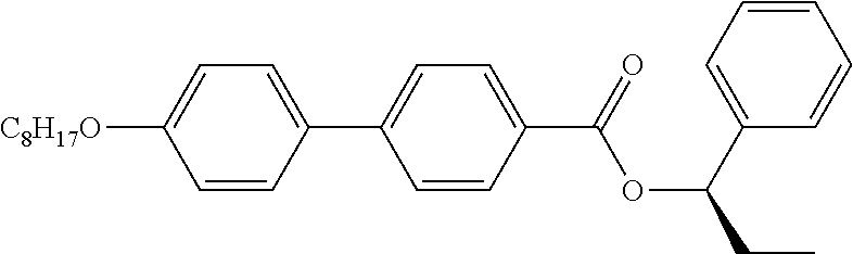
C1=CC(C(OC(C2=CC=CC=C2)CC)=O)=CC=C1C1=CC=C([C8H17O])C=C1
